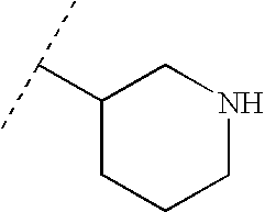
C1(C(C)C)CCCNC1
